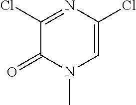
C1(=O)N(C)C=C(Cl)N=C1Cl
